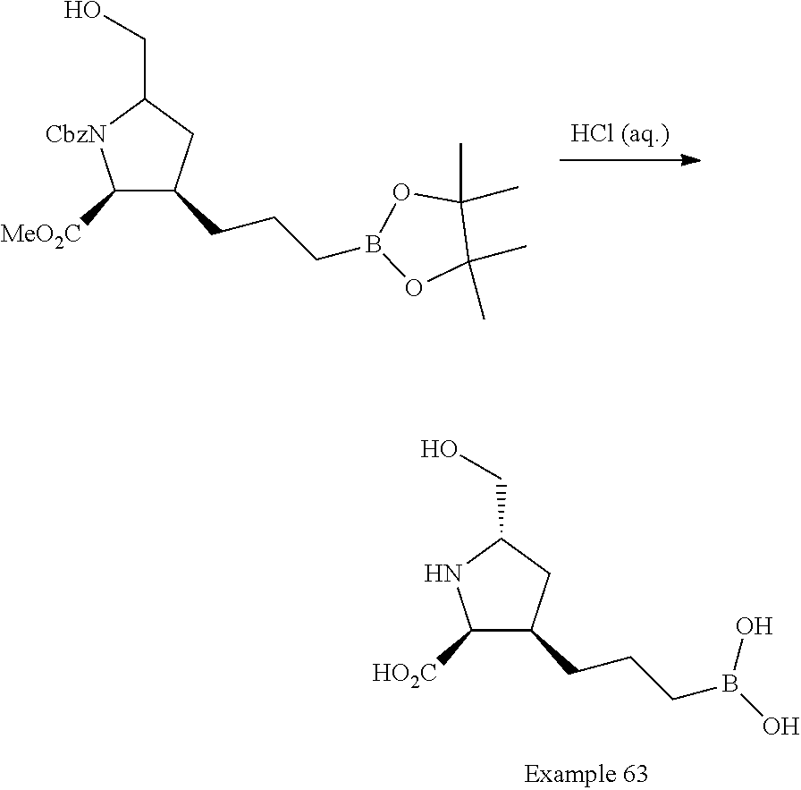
[HCl (aq.)].C1([MeO2C])C(CCCB2OC(C)(C)C(C)(C)O2)CC(CO)[CbzN]1.C1([HO2C])C(CCCB(O)O)CC(CO)N1
